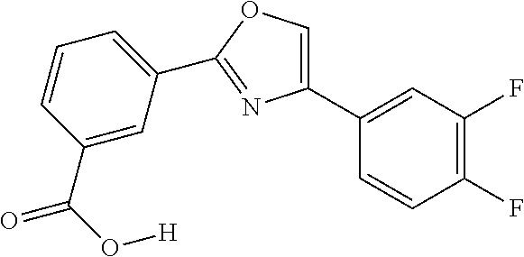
C1(C2=CC(F)=C(F)C=C2)=COC(C2=CC=CC(C(O[H])=O)=C2)=N1
